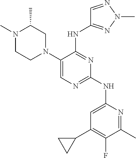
C1(N2CC(C)N(C)CC2)=CN=C(NC2=CC(C3CC3)=C(F)C(C)=N2)N=C1NC1=NN(C)N=C1
